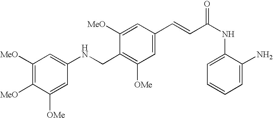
C1(C=CC(NC2=CC=CC=C2N)=O)=CC([OMe])=C(CNC2=CC([MeO])=C([MeO])C([OMe])=C2)C([MeO])=C1
